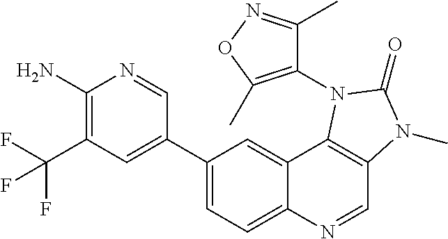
C1(N)=C(C(F)(F)F)C=C(C2=CC=C3C(=C2)C2=C(C=N3)N(C)C(=O)N2C2=C(C)ON=C2C)C=N1
